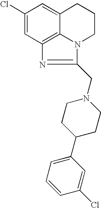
C1(Cl)=CC2=C3C(=C1)CCCN3C(CN1CCC(C3=CC=CC(Cl)=C3)CC1)=N2
